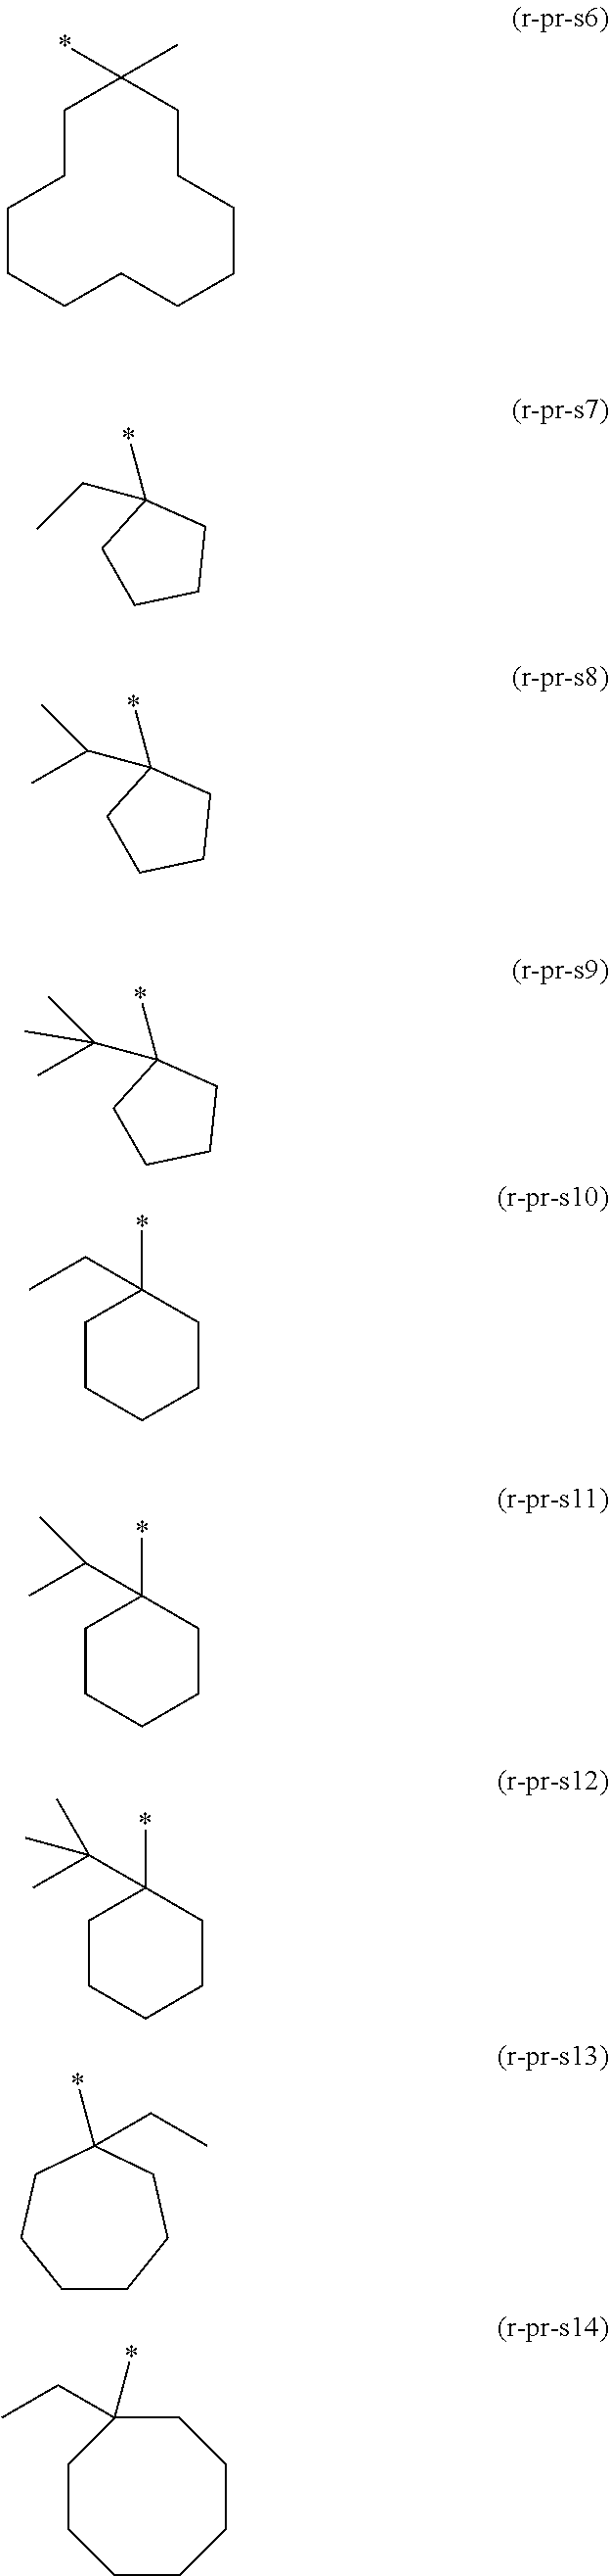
C1CCCCCCCCCCC1(*)C.C1CCCC1(*)CC.C1CCCC1(*)C(C)C.C1CCCC1(*)C(C)(C)C.C1CCCCC1(CC)*.C1CCCCC1(C(C)C)*.C1CCCCC1(C(C)(C)C)*.C1CCCC(CC)(*)CC1.C1CCCCC(*)(CC)CC1
